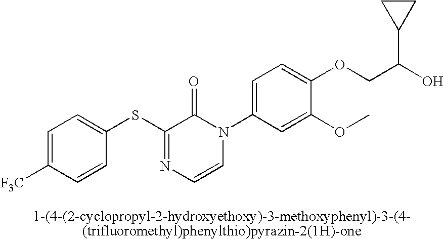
S(C1=NC=CN(C2=CC=C(OCC(O)C3CC3)C(OC)=C2)C1=O)C1=CC=C([F3C])C=C1
